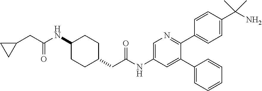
C1(C2=CC(NC(CC3CCC(NC(CC4CC4)=O)CC3)=O)=CN=C2C2=CC=C(C(N)(C)C)C=C2)=CC=CC=C1
